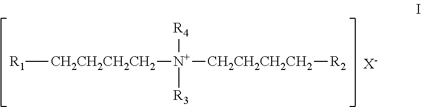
[R1][CH2CH2CH2CH2][N+]([R4])([R3])[CH2CH2CH2CH2][R2].[X-]
